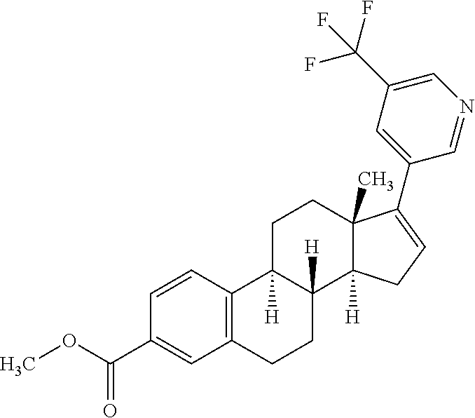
C1=CC(C(OC)=O)=CC2=C1C1([H])C([H])(CC2)C2([H])C(C)(CC1)C(C1=CC(C(F)(F)F)=CN=C1)=CC2
